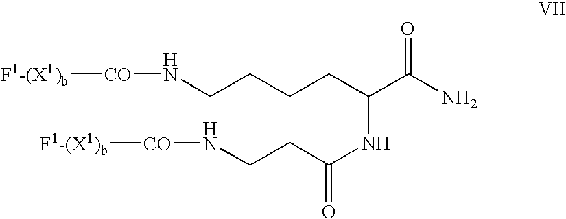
[CO](NCCCCC(C(N)=O)NC(=O)CCN[CO][F1-(X1)b])[F1-(X1)b]
